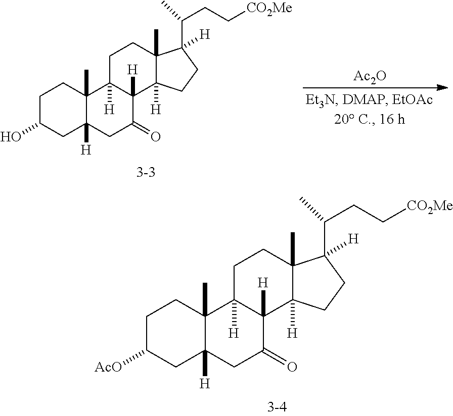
C1C([AcO])CC2([H])C(C)(C1)C1([H])C([H])(C(=O)C2)C2([H])C(C)(CC1)C(C(CC[CO2Me])C)([H])CC2.[Ac2O].C1C(O)CC2([H])C(C)(C1)C1([H])C([H])(C(=O)C2)C2([H])C(C)(CC1)C(C(CC[CO2Me])C)([H])CC2
